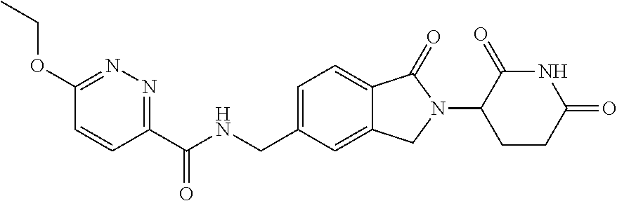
C1(C(NCC2=CC=C3C(=C2)CN(C2CCC(=O)NC2=O)C3=O)=O)=NN=C(OCC)C=C1
